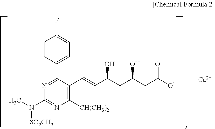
C1([CH(CH3)2])=C(C=CC(CC(CC(O)=O)O)O)C(C2=CC=C(F)C=C2)=NC(N(C)[SO2CH3])=N1.[Ca]
